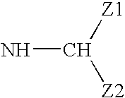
NC([Z2])[Z1]
